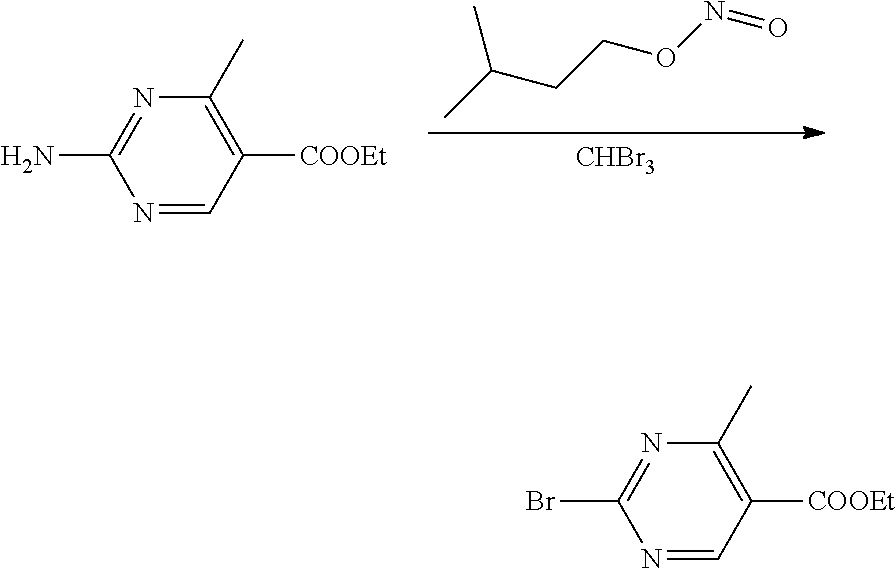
[CHBr3].CC(CCON=O)C.N1=CC([COOEt])=C(C)N=C1N.N1=CC([COOEt])=C(C)N=C1Br
